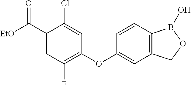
C1(C([EtO])=O)=CC(F)=C(OC2=CC3=C(C=C2)B(O)OC3)C=C1Cl
